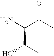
NC(C(C)=O)C(C)O
